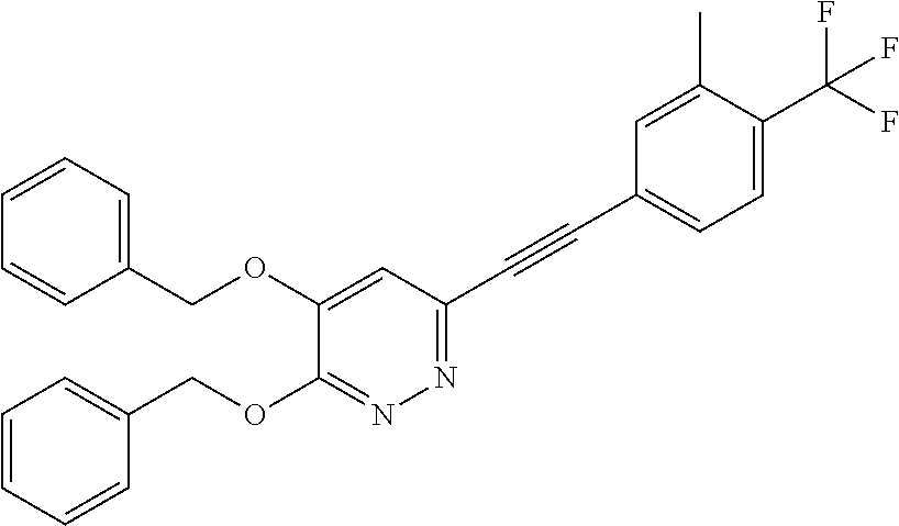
C1(COC2=CC(C#CC3=CC=C(C(F)(F)F)C(C)=C3)=NN=C2OCC2=CC=CC=C2)=CC=CC=C1
